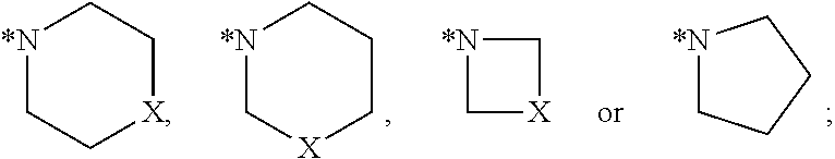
[*N]1C[X]CCC1.[*N]1CCCC1.[*N]1CC[X]CC1.[*N]1C[X]C1
